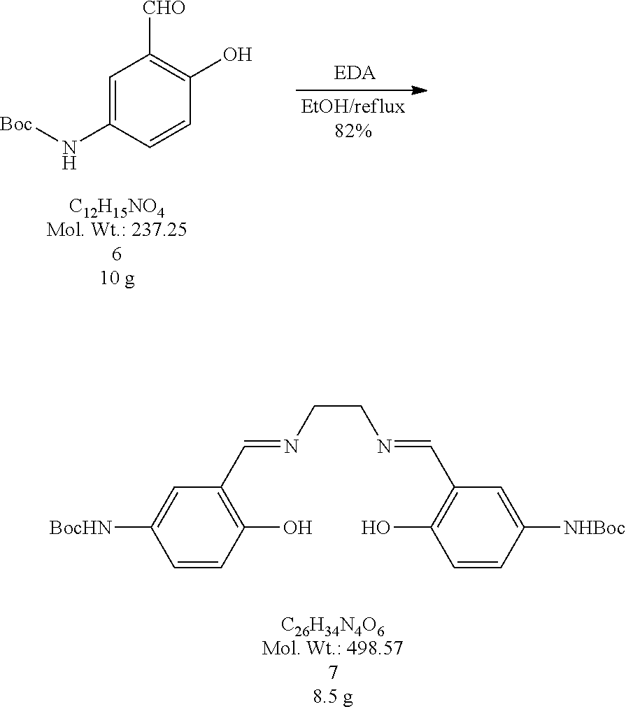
C1=C(N[Boc])C=CC(O)=C1[CHO].[BocHN]C1=CC(C=NCCN=CC2=C(O)C=CC([NHBoc])=C2)=C(O)C=C1
